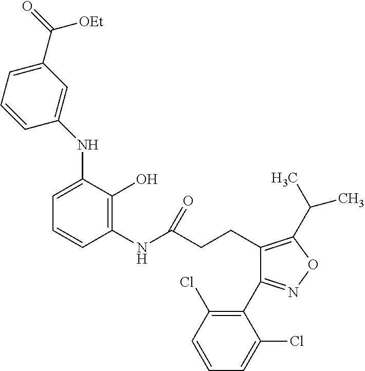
C1(C(=O)[OEt])=CC=CC(NC2=CC=CC(NC(CCC3=C(C(C)C)ON=C3C3=C(Cl)C=CC=C3Cl)=O)=C2O)=C1
